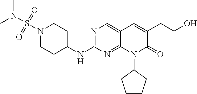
N1(S(N(C)C)(=O)=O)CCC(NC2=NC=C3C(=N2)N(C2CCCC2)C(=O)C(CCO)=C3)CC1
